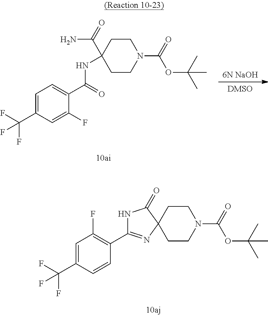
[DMSO].[6N NaOH].C1CN(C(=O)OC(C)(C)C)CCC1(NC(C1=CC=C(C(F)(F)F)C=C1F)=O)C(=O)N.C1CN(C(=O)OC(C)(C)C)CCC12C(=O)NC(C1=C(F)C=C(C(F)(F)F)C=C1)=N2
